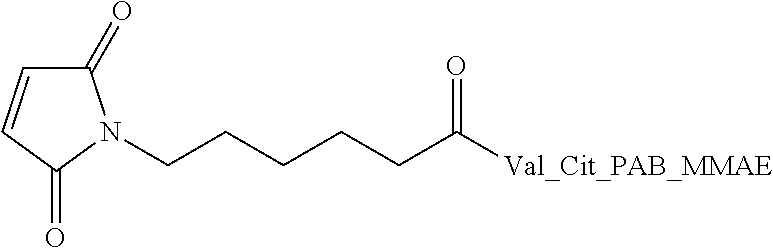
C1=CC(=O)N(CCCCCC([Val_Cit_PAB_MMAE])=O)C1=O
